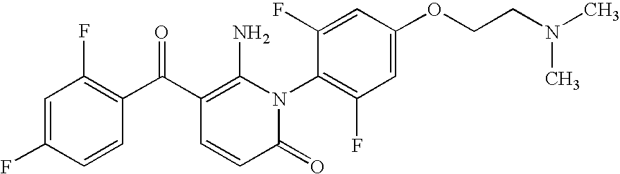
C1(=O)N(C2=C(F)C=C(OCCN(C)C)C=C2F)C(N)=C(C(C2=C(F)C=C(F)C=C2)=O)C=C1
